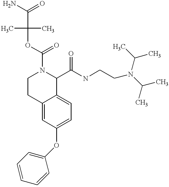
O(C1=CC=C2C(=C1)CCN(C(OC(C)(C)C(=O)N)=O)C2C(NCCN(C(C)C)C(C)C)=O)C1=CC=CC=C1
